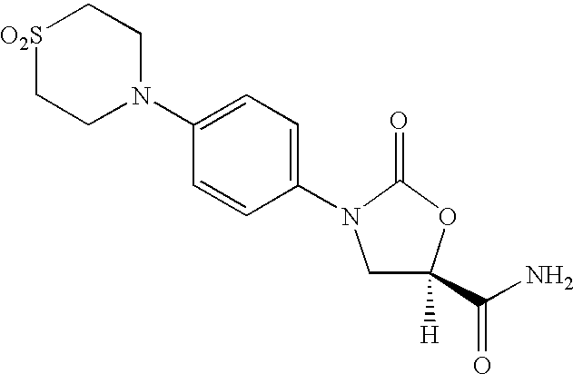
[O2S]1CCN(C2=CC=C(N3CC([H])(C(N)=O)OC3=O)C=C2)CC1
